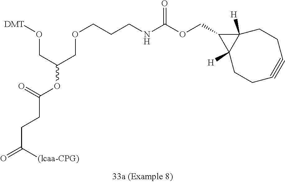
N(C(OCC1C2([H])C1([H])CCC#CCC2)=O)CCCOCC(OC(CCC(=O)[(lcaa-CPG)])=O)CO[DMT]
